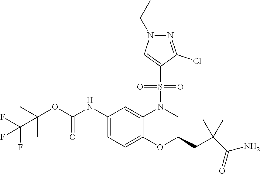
C(OC(NC1=CC=C2C(=C1)N(S(=O)(=O)C1=CN(CC)N=C1Cl)CC(CC(C(N)=O)(C)C)O2)=O)(C(F)(F)F)(C)C
